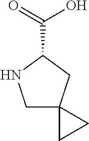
C1C2(CC(C(=O)O)N1)CC2
